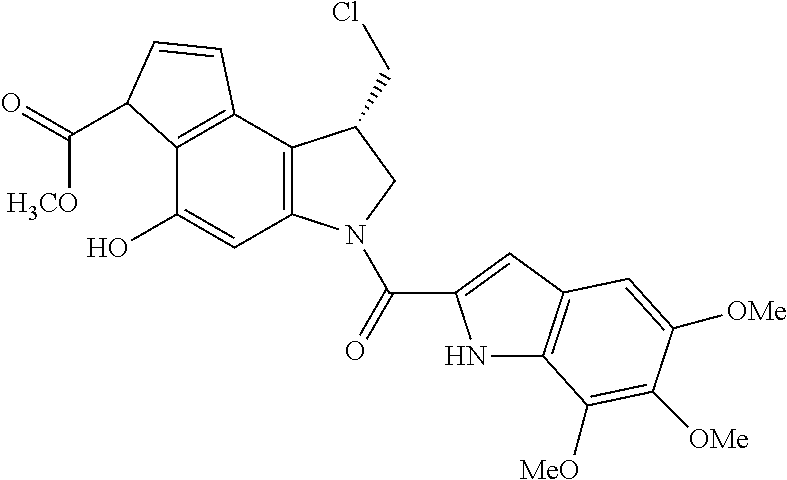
C12=C(C3=C(C(O)=C1)C(C([H3CO])=O)C=C3)C(CCl)CN2C(C1=CC2=C(N1)C([MeO])=C([OMe])C([OMe])=C2)=O
